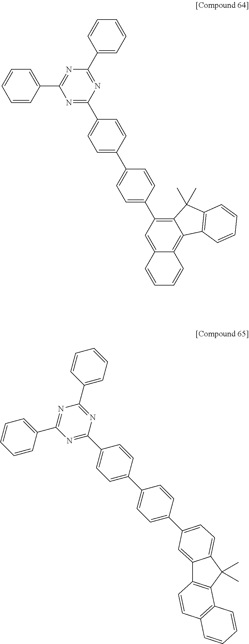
C1(C2=CC=CC=C2)=NC(C2=CC=CC=C2)=NC(C2=CC=C(C3=CC=C(C4=C5C(=C6C(=C4)C=CC=C6)C4=C(C5(C)C)C=CC=C4)C=C3)C=C2)=N1.C1(C2=CC=CC=C2)=NC(C2=CC=CC=C2)=NC(C2=CC=C(C3=CC=C(C4=CC=C5C(=C4)C4=C(C5(C)C)C5=C(C=C4)C=CC=C5)C=C3)C=C2)=N1
